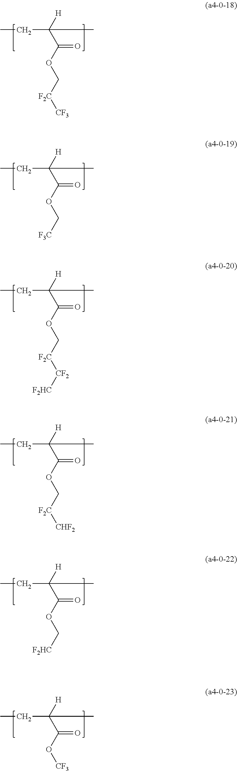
CCC(C(OC[F2C][CF3])=O)([H])C.CCC(C(OC[F3C])=O)([H])C.CCC(C(OC[F2C][CF2][F2HC])=O)([H])C.CCC(C(OC[F2C][CHF2])=O)([H])C.CCC(C(OC[F2HC])=O)([H])C.CCC(C(O[CF3])=O)([H])C
